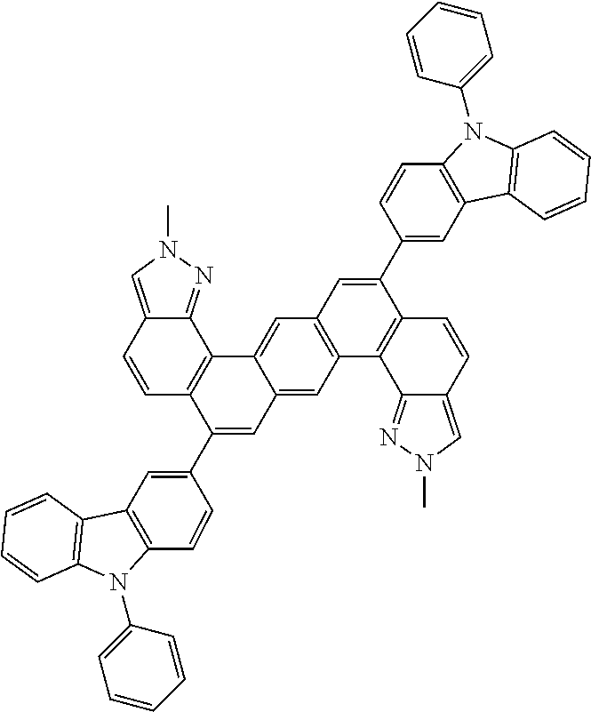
C1=CC2=C(C3=NN(C)C=C13)C1=CC3=C(C=C1C=C2C1=CC2=C(C=C1)N(C1=CC=CC=C1)C1=C2C=CC=C1)C1=C(C(C2=CC4=C(C=C2)N(C2=CC=CC=C2)C2=C4C=CC=C2)=C3)C=CC2=CN(C)N=C12
